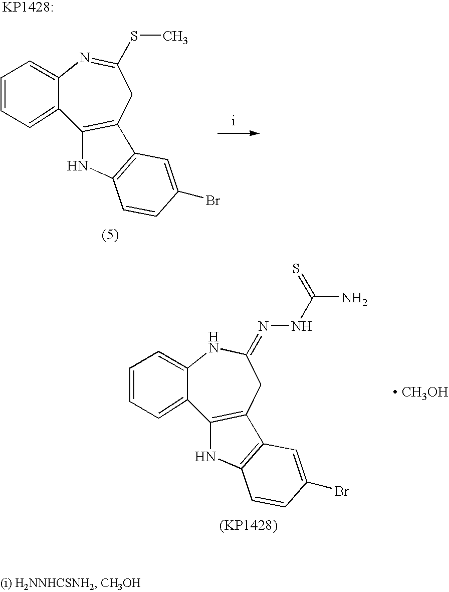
C1=CC=C2C(=C1)N=C(SC)CC1=C2NC2=C1C=C(Br)C=C2.C1=CC=C2C(=C1)NC(=NNC(=S)N)CC1=C2NC2=C1C=C(Br)C=C2.[ CH3OH]
